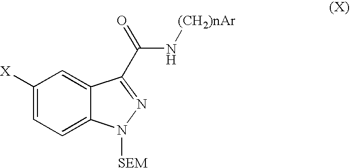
C1([X])=CC=C2C(=C1)C(C(=O)N[(CH2)nAr])=NN2[SEM]
